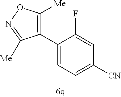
C1(C2=CC=C([CN])C=C2F)=C([Me])ON=C1[Me]
